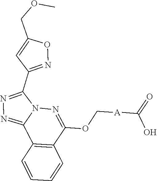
C1(COC)=CC(C2=NN=C3N2N=C(OC[A]C(=O)O)C2=C3C=CC=C2)=NO1
